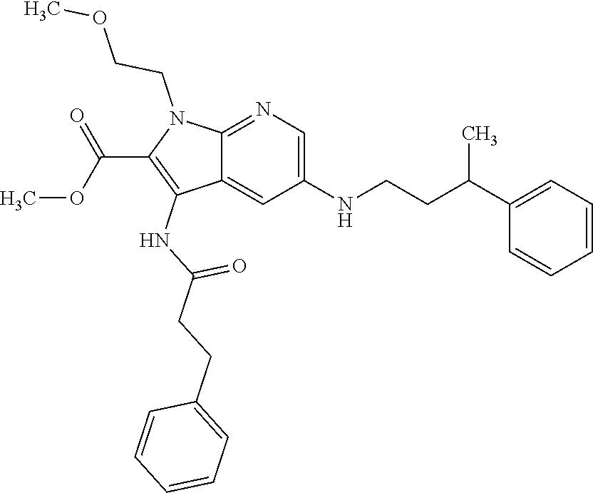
C1=C(NCCC(C2=CC=CC=C2)C)C=C2C(=N1)N(CCOC)C(C(OC)=O)=C2NC(CCC1=CC=CC=C1)=O
